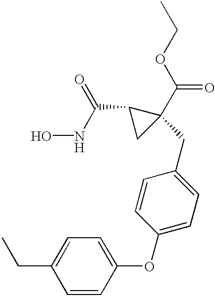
ONC(C1CC1(C(OCC)=O)CC1=CC=C(OC2=CC=C(CC)C=C2)C=C1)=O
